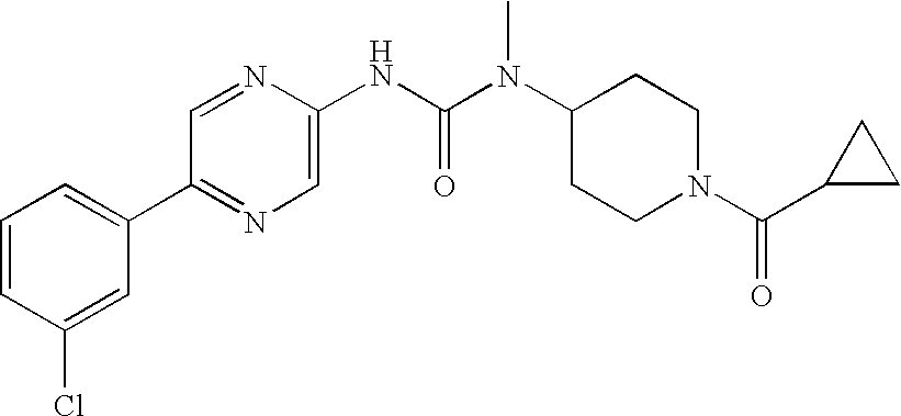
C1=CC(Cl)=CC(C2=NC=C(NC(N(C3CCN(C(C4CC4)=O)CC3)C)=O)N=C2)=C1
